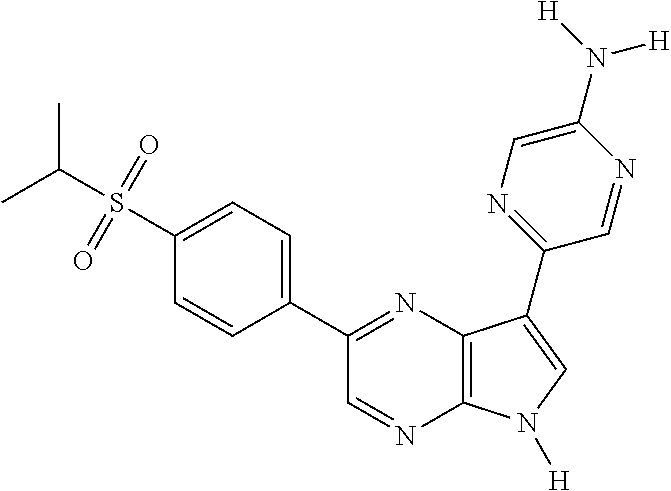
CC(S(=O)(=O)C1=CC=C(C2=NC3=C(N=C2)N([H])C=C3C2=NC=C(N([H])[H])N=C2)C=C1)C
